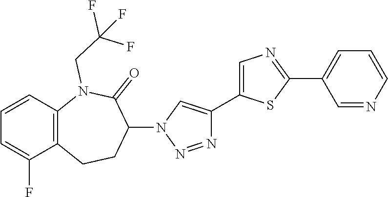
C1=CC2=C(C(F)=C1)CCC(N1C=C(C3=CN=C(C4=CC=CN=C4)S3)N=N1)C(=O)N2CC(F)(F)F
